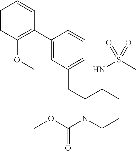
C1(C2=CC(CC3N(C(OC)=O)CCCC3NS(C)(=O)=O)=CC=C2)=C(OC)C=CC=C1
